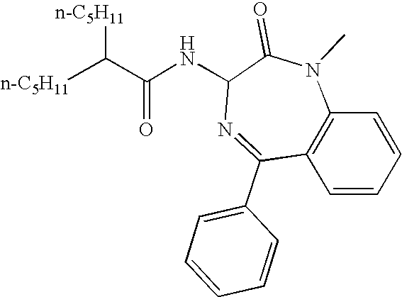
C1=CC2=C(C=C1)N(C)C(=O)C(NC(C([n-C5H11])[n-C5H11])=O)N=C2C1=CC=CC=C1
